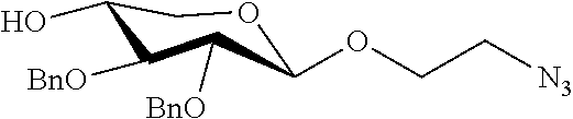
C1(OCC[N3])OCC(O)C([BnO])C1[BnO]
